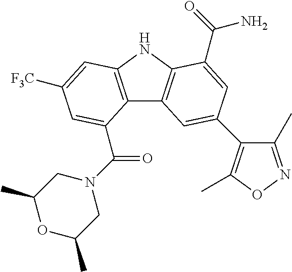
C12=C(NC3=C1C=C(C1=C(C)ON=C1C)C=C3C(=O)N)C=C([F3C])C=C2C(N1CC(C)OC(C)C1)=O
